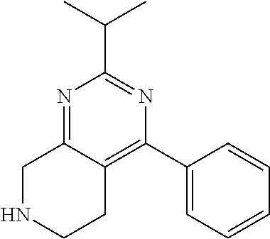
N1=C2C(=C(C3=CC=CC=C3)N=C1C(C)C)CCNC2
